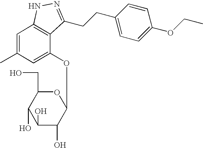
C1(O)C(O)C(OC2=CC(C)=CC3=C2C(CCC2=CC=C(OCC)C=C2)=NN3)OC(CO)C1O
